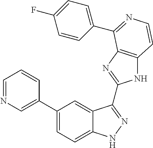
C1(C2=CN=CC=C2)=CC=C2C(=C1)C(C1=NC3=C(N1)C=CN=C3C1=CC=C(F)C=C1)=NN2
